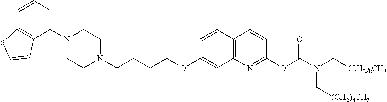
C1=CC2=C(C(N3CCN(CCCCOC4=CC5=C(C=C4)C=CC(OC(N(C[(CH2)8CH3])C[(CH2)8CH3])=O)=N5)CC3)=C1)C=CS2
